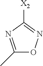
C1(C)=NC([X2])=NO1
